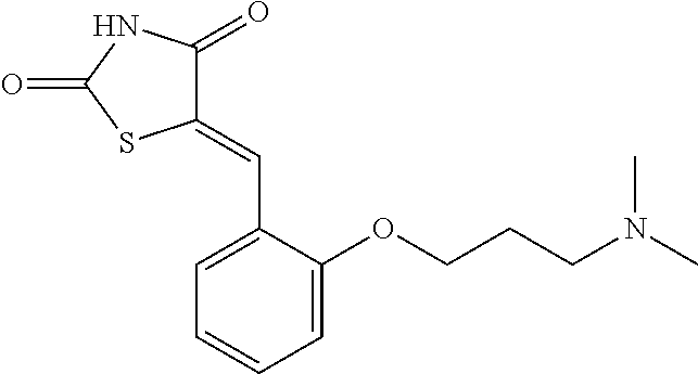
C1(=CC2=CC=CC=C2OCCCN(C)C)C(=O)NC(=O)S1
